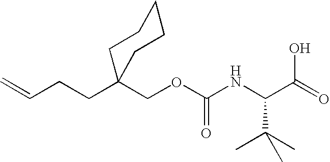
C=CCCC1(COC(NC(C(=O)O)C(C)(C)C)=O)CCCCC1
